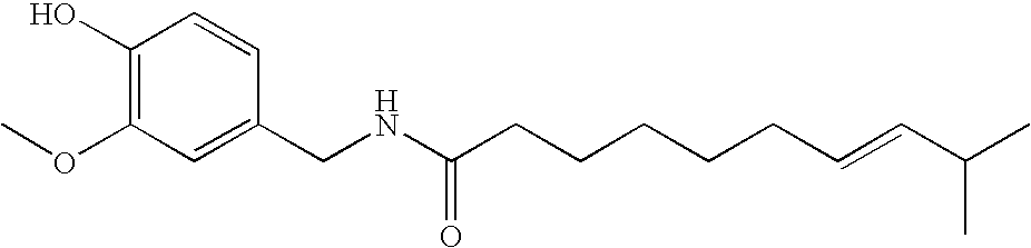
C1(O)=C(OC)C=C(CNC(CCCCCC=CC(C)C)=O)C=C1
